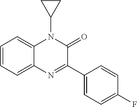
C1=CC=C2C(=C1)N(C1CC1)C(=O)C(C1=CC=C(F)C=C1)=N2
